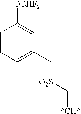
C1=CC=C(C[O2S]C[*CH*])C=C1[OCHF2]
